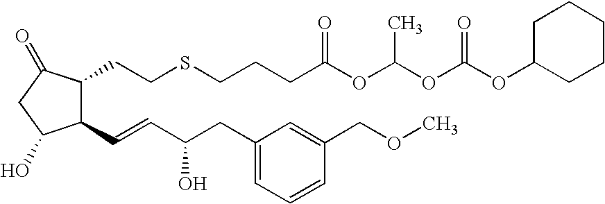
C1(C=CC(CC2=CC=CC(COC)=C2)O)C(CCSCCCC(OC(OC(OC2CCCCC2)=O)C)=O)C(=O)CC1O
